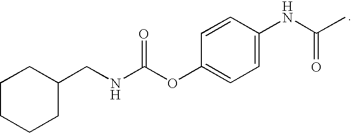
C1=CC(NC(=O)C)=CC=C1OC(NCC1CCCCC1)=O
